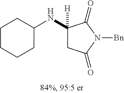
C1(NC2([H])CC(=O)N([Bn])C2=O)CCCCC1
